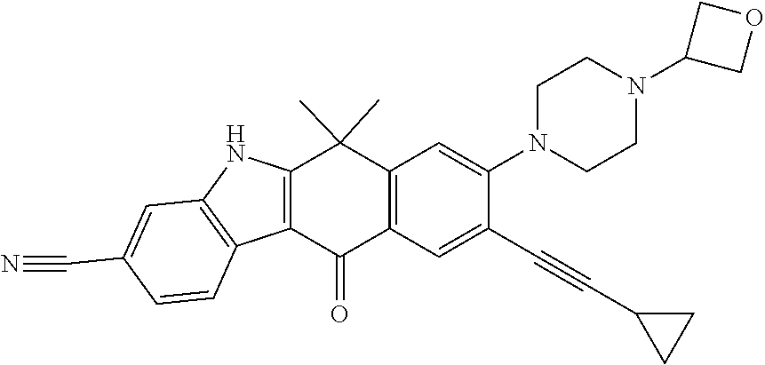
C12=C(C(C)(C)C3=C(C1=O)C=C(C#CC1CC1)C(N1CCN(C4COC4)CC1)=C3)NC1=C2C=CC(C#N)=C1
